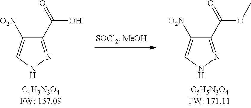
C1(C(=O)O)=NNC=C1[O2N].C1(C(=O)OC)=NNC=C1[O2N]
